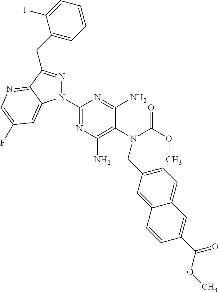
C1(N2N=C(CC3=CC=CC=C3F)C3=NC=C(F)C=C23)=NC(N)=C(N(C(OC)=O)CC2=CC=C3C(=C2)C=CC(C(=O)OC)=C3)C(N)=N1
